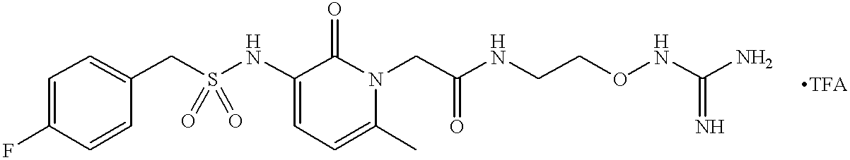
C1=C(F)C=CC(CS(NC2=CC=C(C)N(CC(NCCONC(N)=N)=O)C2=O)(=O)=O)=C1
